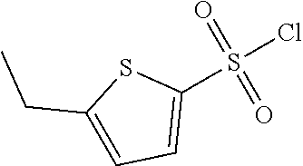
C1(S(Cl)(=O)=O)=CC=C(CC)S1
